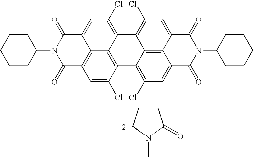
C1CCN(C)C1=O.C1CCC(N2C(=O)C3=C4C(=CC(Cl)=C5C4=C(C(Cl)=C3)C3=C(Cl)C=C4C6=C3C5=C(Cl)C=C6C(=O)N(C3CCCCC3)C4=O)C2=O)CC1
